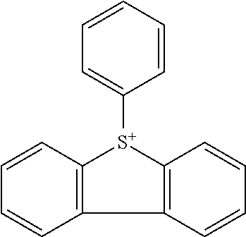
C1=CC=CC=C1[S+]1C2=C(C3=C1C=CC=C3)C=CC=C2
